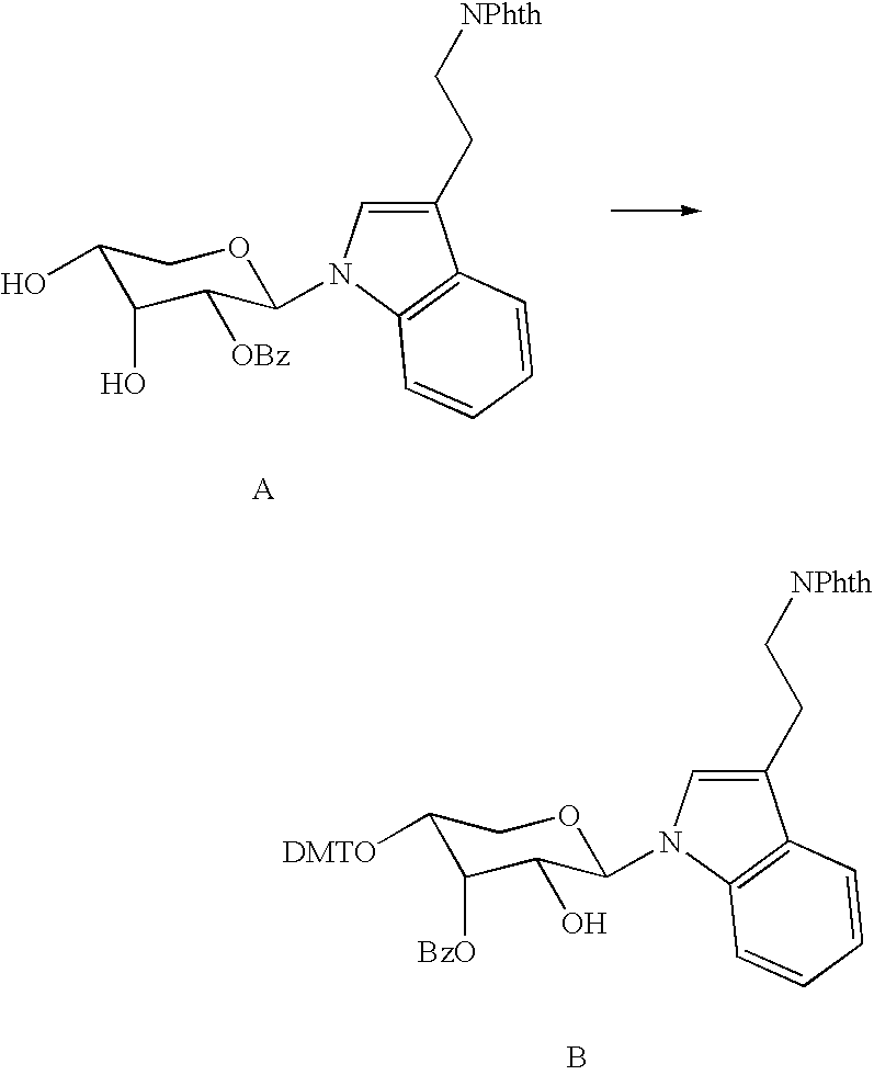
C1(O)C(O)C([OBz])C(N2C=C(CC[NPhth])C3=C2C=CC=C3)OC1.[A].C1([DMTO])C([BzO])C(O)C(N2C=C(CC[NPhth])C3=C2C=CC=C3)OC1.B
